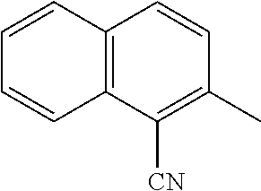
C12=C(C([CN])=C(C)C=C1)C=CC=C2
